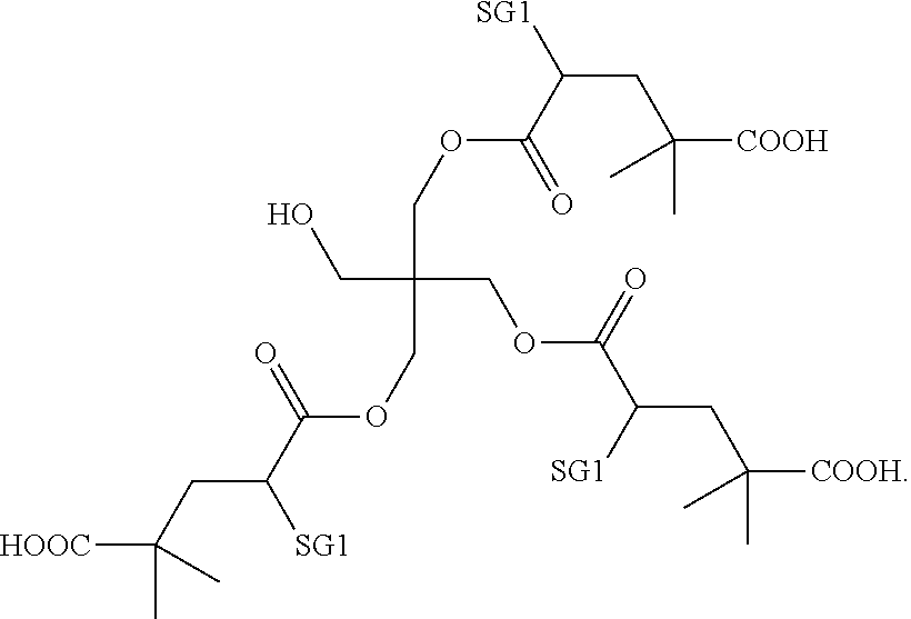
OCC(COC(C([SG1])CC([COOH])(C)C)=O)(COC(C([SG1])CC([HOOC])(C)C)=O)COC(C([SG1])CC([COOH])(C)C)=O
